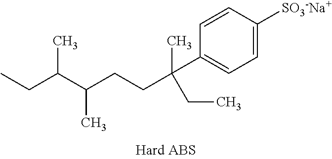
C(C(C(CCC(C)(C1=CC=C([SO3-Na+])C=C1)CC)C)C)C
